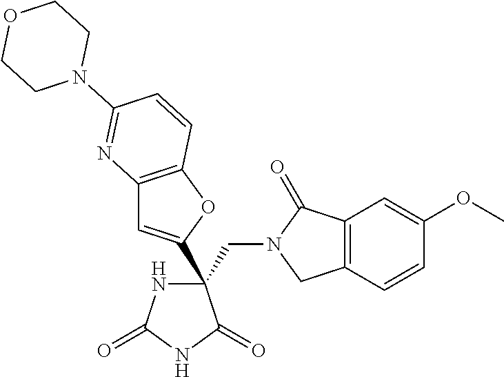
C12=C(OC(C3(CN4CC5=C(C4=O)C=C(OC)C=C5)NC(=O)NC3=O)=C1)C=CC(N1CCOCC1)=N2
